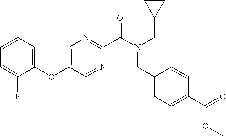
C1(OC2=CN=C(C(N(CC3CC3)CC3=CC=C(C(=O)OC)C=C3)=O)N=C2)=CC=CC=C1F
